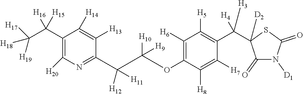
C1(C(C([H18])([H19])[H17])([H16])[H15])=C([H20])N=C(C([H12])([H11])C([H10])(OC2=C([H6])C([H5])=C(C([H3])([H4])C3([D2])C(=O)N([D1])C(=O)S3)C([H7])=C2[H8])[H9])C([H13])=C1[H14]
